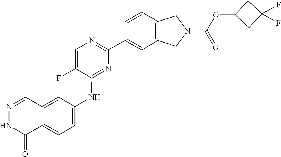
N1=C(C2=CC3=C(C=C2)CN(C(=O)OC2CC(F)(F)C2)C3)N=C(NC2=CC=C3C(=C2)C=NNC3=O)C(F)=C1
